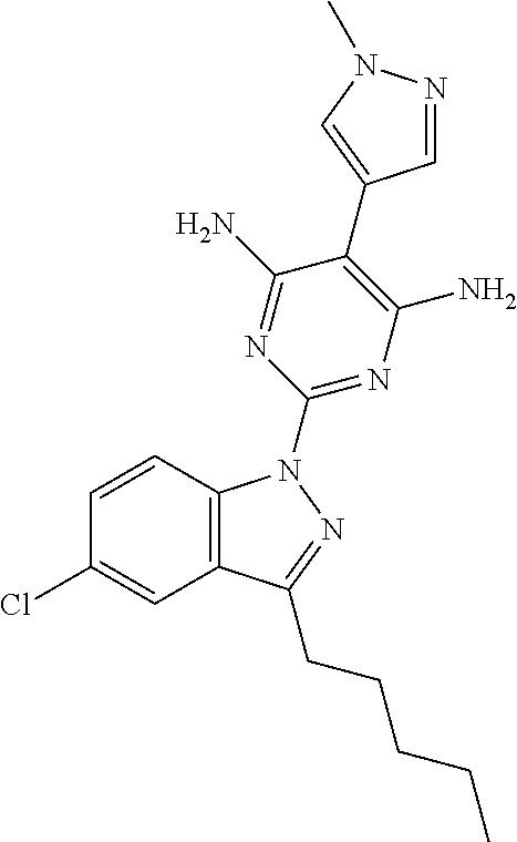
C1=CC2=C(C=C1Cl)C(CCCCC)=NN2C1=NC(N)=C(C2=CN(C)N=C2)C(N)=N1
